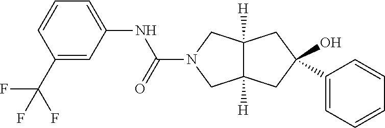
C1=CC=CC=C1C1(O)CC2([H])C([H])(CN(C(NC3=CC=CC(C(F)(F)F)=C3)=O)C2)C1
